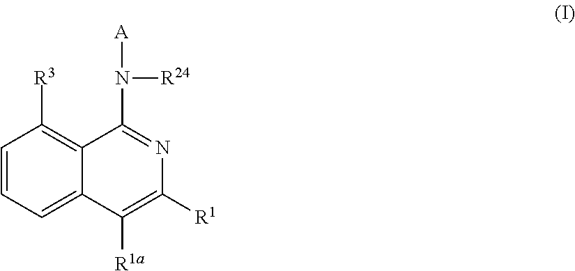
C1=CC=C2C(=C1[R3])C(N([A])[R24])=NC([R1])=C2[R1a]
